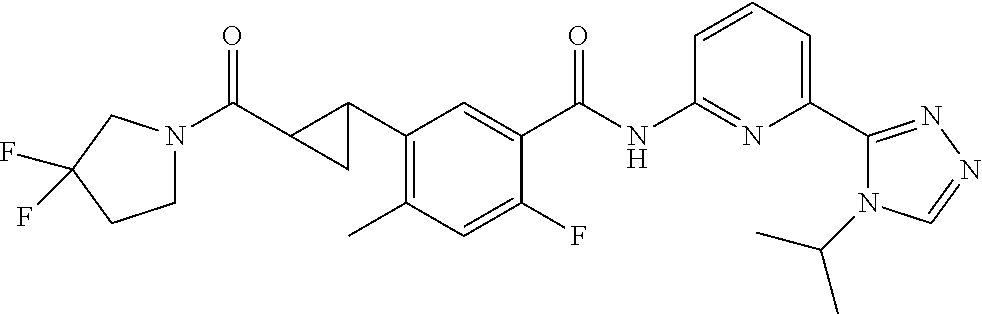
C1(C2CC2C(N2CCC(F)(F)C2)=O)=C(C)C=C(F)C(C(NC2=NC(C3=NN=CN3C(C)C)=CC=C2)=O)=C1
